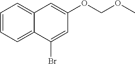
C1=CC=C2C(=C1)C=C(OCOC)C=C2Br
